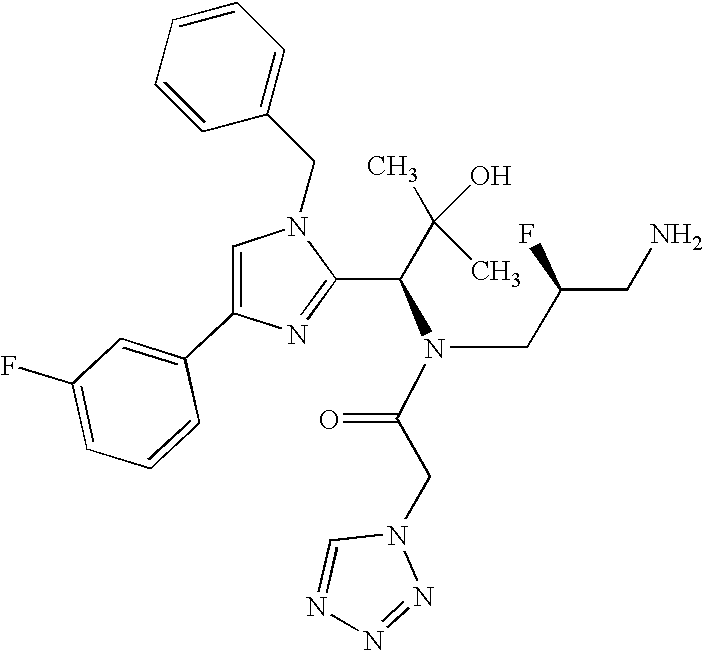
C1=C(C2=CC(F)=CC=C2)N=C(C(C(C)(O)C)N(C(CN2C=NN=N2)=O)CC(CN)F)N1CC1=CC=CC=C1
